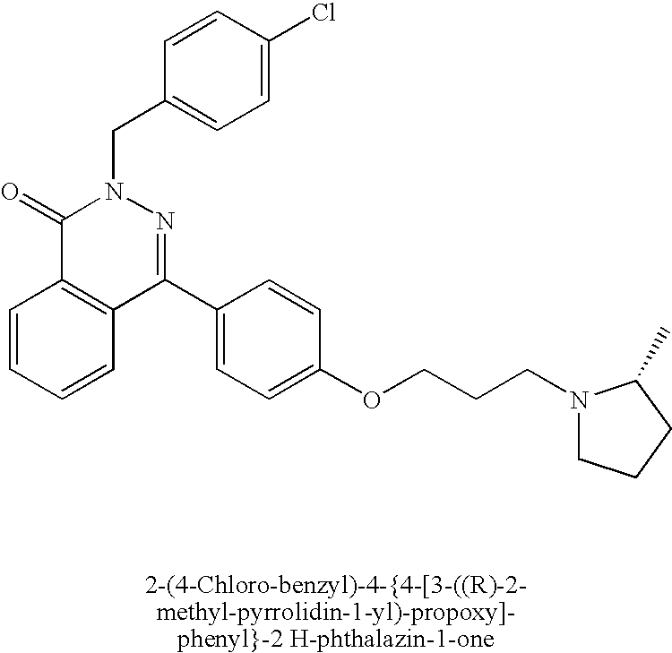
C1(=O)C2=C(C(C3=CC=C(OCCCN4CCCC4C)C=C3)=NN1CC1=CC=C(Cl)C=C1)C=CC=C2
